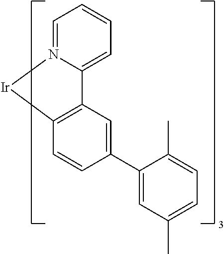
C1=CC=N2C(=C1)C1=C(C=CC(C3=CC(C)=CC=C3C)=C1)[Ir]2
